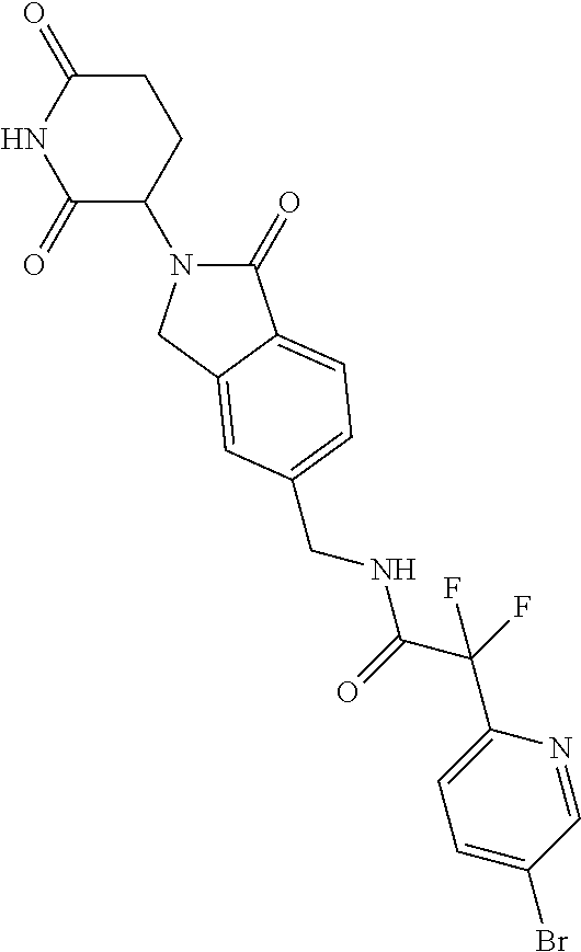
C1(=O)N(C2CCC(=O)NC2=O)CC2=CC(CNC(C(F)(C3=CC=C(Br)C=N3)F)=O)=CC=C12
